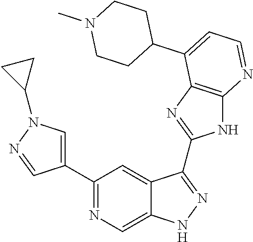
C1(C2=NC=C3C(=C2)C(C2=NC4=C(N2)N=CC=C4C2CCN(C)CC2)=NN3)=CN(C2CC2)N=C1
